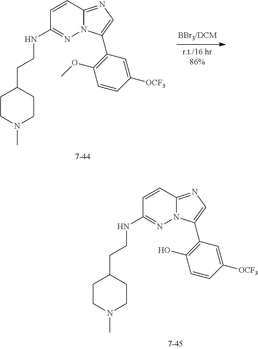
C1=CC2=NC=C(C3=C(OC)C=CC([OCF3])=C3)N2N=C1NCCC1CCN(C)CC1.C1=CC2=NC=C(C3=C(O)C=CC([OCF3])=C3)N2N=C1NCCC1CCN(C)CC1
